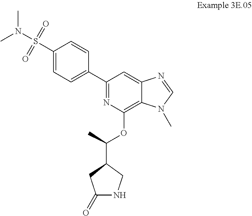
C1=CC(C2=NC(OC(C3CC(=O)NC3)C)=C3C(=C2)N=CN3C)=CC=C1S(N(C)C)(=O)=O
